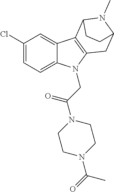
C1(Cl)=CC=C2C(=C1)C1=C(N2CC(N2CCN(C(=O)C)CC2)=O)CC2N(C)C1CC2
